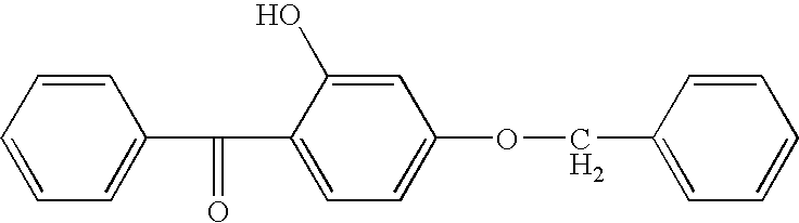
C1=CC=CC=C1C(C1=CC=C(OCC2=CC=CC=C2)C=C1O)=O
